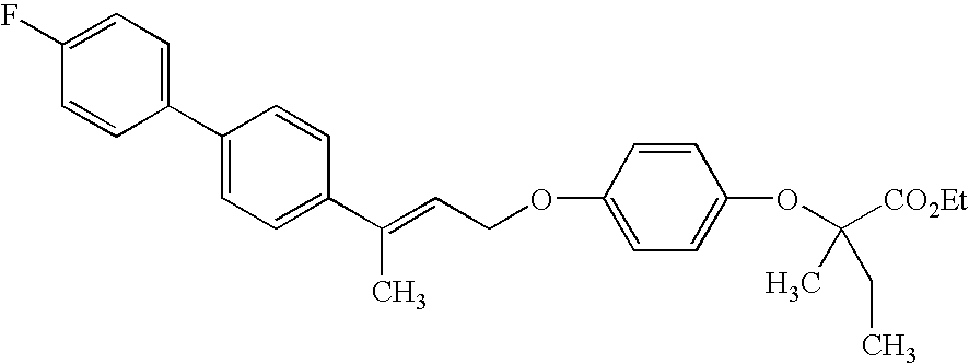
C1(F)=CC=C(C2=CC=C(C(=CCOC3=CC=C(OC([CO2Et])(C)CC)C=C3)C)C=C2)C=C1
